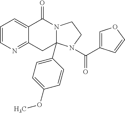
C1=CN=C2C(=C1)C(=O)N1CCN(C(=O)C3=COC=C3)C1(C1=CC=C(OC)C=C1)C2
